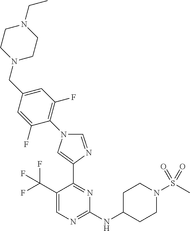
C1(C(F)(F)F)=CN=C(NC2CCN(S(C)(=O)=O)CC2)N=C1C1=CN(C2=C(F)C=C(CN3CCN(CC)CC3)C=C2F)C=N1
